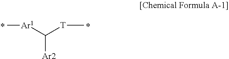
C([T]C)([Ar1]C)[Ar2]
